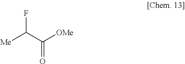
FC(C([OMe])=O)[Me]
